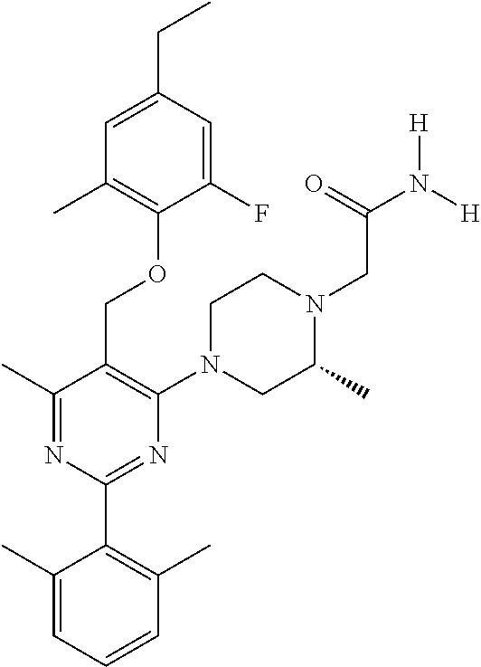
C1(F)=CC(CC)=CC(C)=C1OCC1=C(N2CC(C)N(CC(N([H])[H])=O)CC2)N=C(C2=C(C)C=CC=C2C)N=C1C
